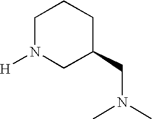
C1N([H])CC(CN(C)C)CC1
